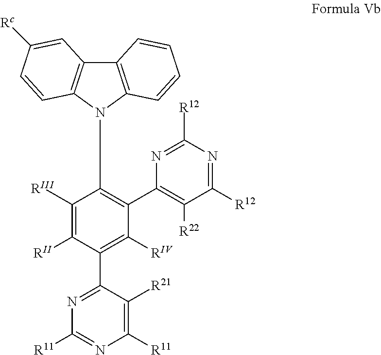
C12=C(N(C3=C(C4=C([R22])C([R12])=NC([R12])=N4)C([RIV])=C(C4=NC([R11])=NC([R11])=C4[R21])C([RII])=C3[RIII])C3=C1C=C([Rc])C=C3)C=CC=C2
